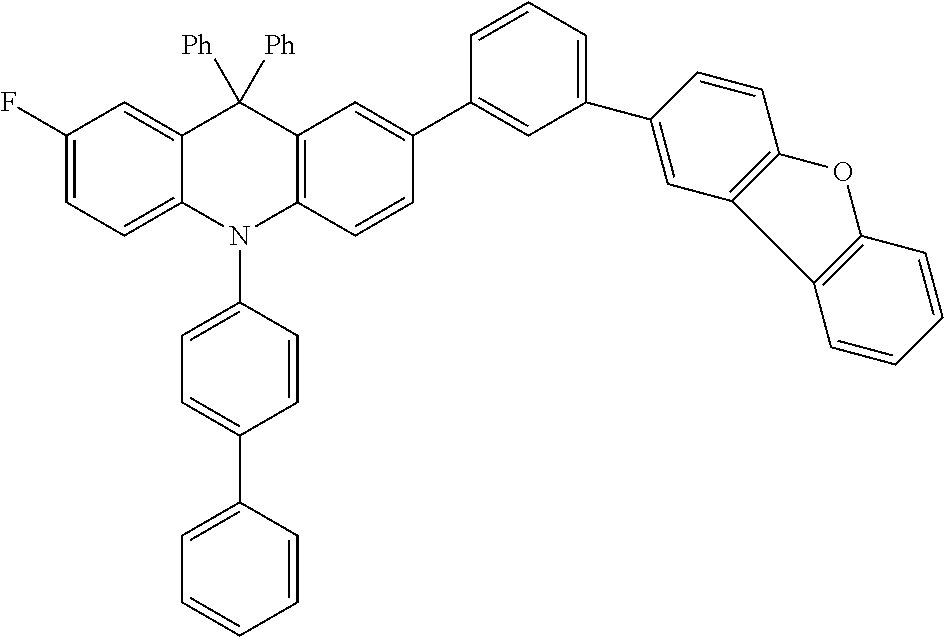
C1(F)=CC=C2C(=C1)C([Ph])([Ph])C1=C(N2C2=CC=C(C3=CC=CC=C3)C=C2)C=CC(C2=CC(C3=CC4=C(C=C3)OC3=C4C=CC=C3)=CC=C2)=C1
